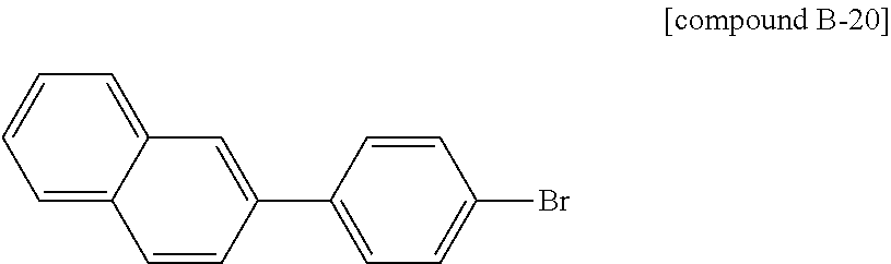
C1=C2C(=CC=C1)C=C(C1=CC=C(Br)C=C1)C=C2
